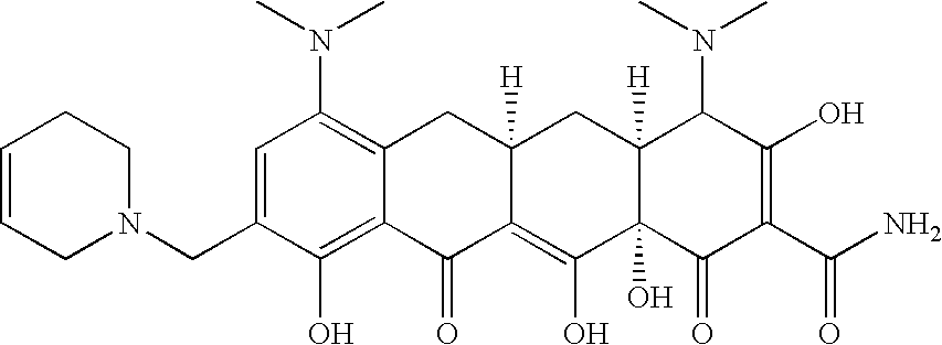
C1(CN2CCC=CC2)=CC(N(C)C)=C2C(=C1O)C(=O)C1=C(O)C3(O)C([H])(CC1([H])C2)C(N(C)C)C(O)=C(C(N)=O)C3=O
